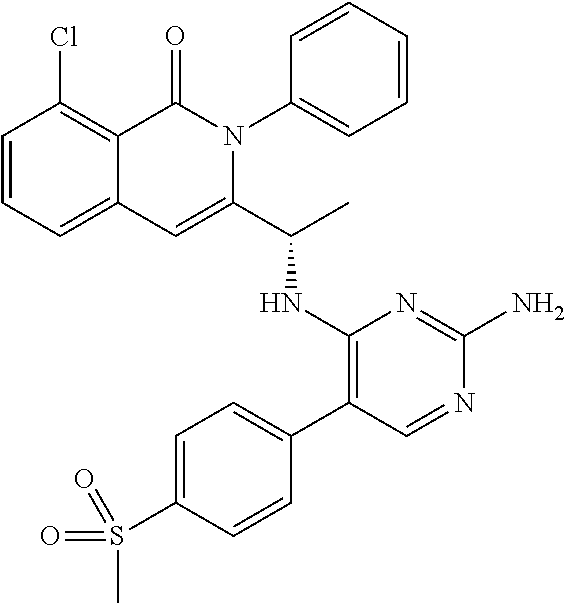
C1(Cl)=C2C(=CC=C1)C=C(C(C)NC1=C(C3=CC=C(S(=O)(C)=O)C=C3)C=NC(N)=N1)N(C1=CC=CC=C1)C2=O
